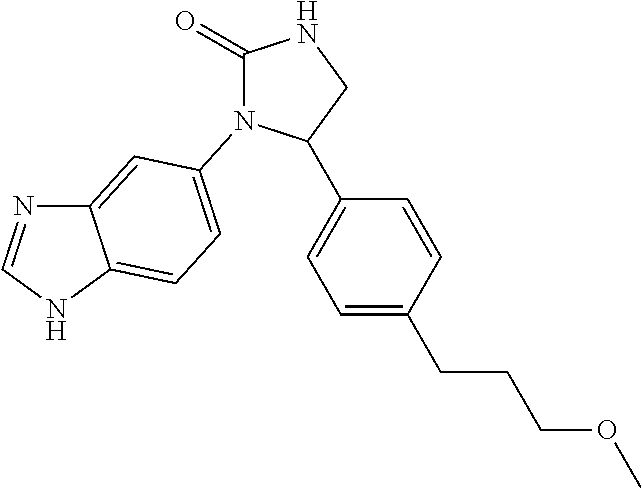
C1(=O)NCC(C2=CC=C(CCCOC)C=C2)N1C1=CC=C2C(=C1)N=CN2
